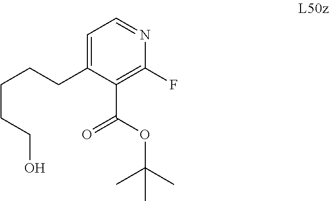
C(CCO)CCC1=CC=NC(F)=C1C(=O)OC(C)(C)C
